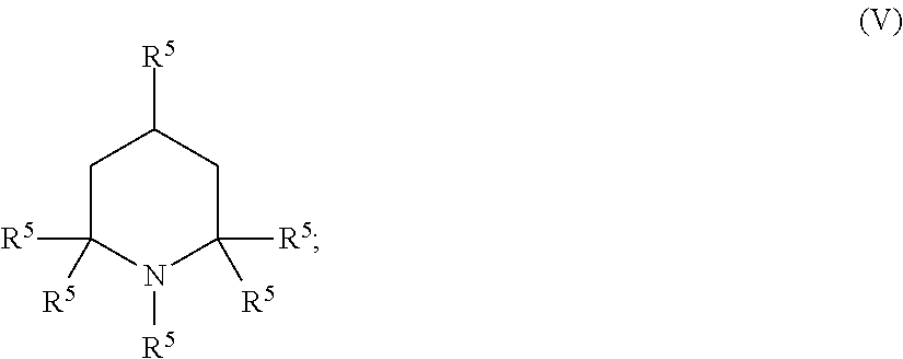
C1C([R5])([R5])N([R5])C([R5])([R5])CC1[R5]
